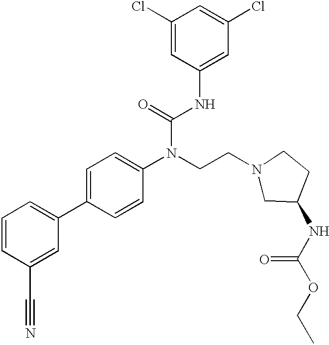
C1=CC(C#N)=CC(C2=CC=C(N(CCN3CC(NC(OCC)=O)CC3)C(=O)NC3=CC(Cl)=CC(Cl)=C3)C=C2)=C1
